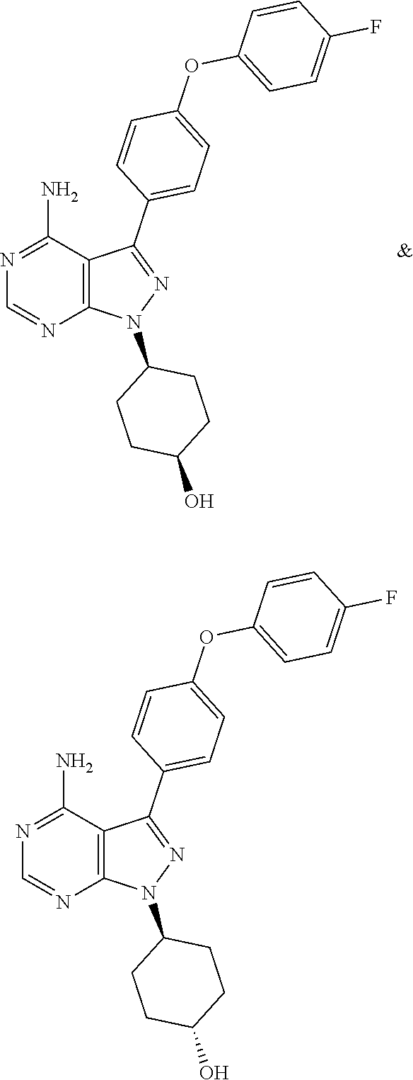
C1(N2N=C(C3=CC=C(OC4=CC=C(F)C=C4)C=C3)C3=C2N=CN=C3N)CCC(O)CC1.C1(N2N=C(C3=CC=C(OC4=CC=C(F)C=C4)C=C3)C3=C2N=CN=C3N)CCC(O)CC1
